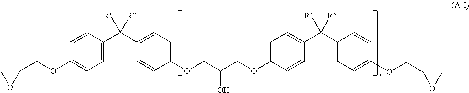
C1(COC2=CC=C(C([R])(C3=CC=C(OCC(COC4=CC=C(C([R])(C5=CC=C(OCC6OC6)C=C5)[R])C=C4)O)C=C3)[R])C=C2)CO1
